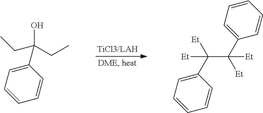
C1(C(CC)(CC)O)=CC=CC=C1.C(C(C1=CC=CC=C1)([Et])[Et])(C1=CC=CC=C1)([Et])[Et]
